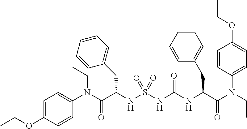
C1=C(OCC)C=CC(N(C(C(NS(NC(NC(C(N(CC)C2=CC=C(OCC)C=C2)=O)CC2=CC=CC=C2)=O)(=O)=O)CC2=CC=CC=C2)=O)CC)=C1
